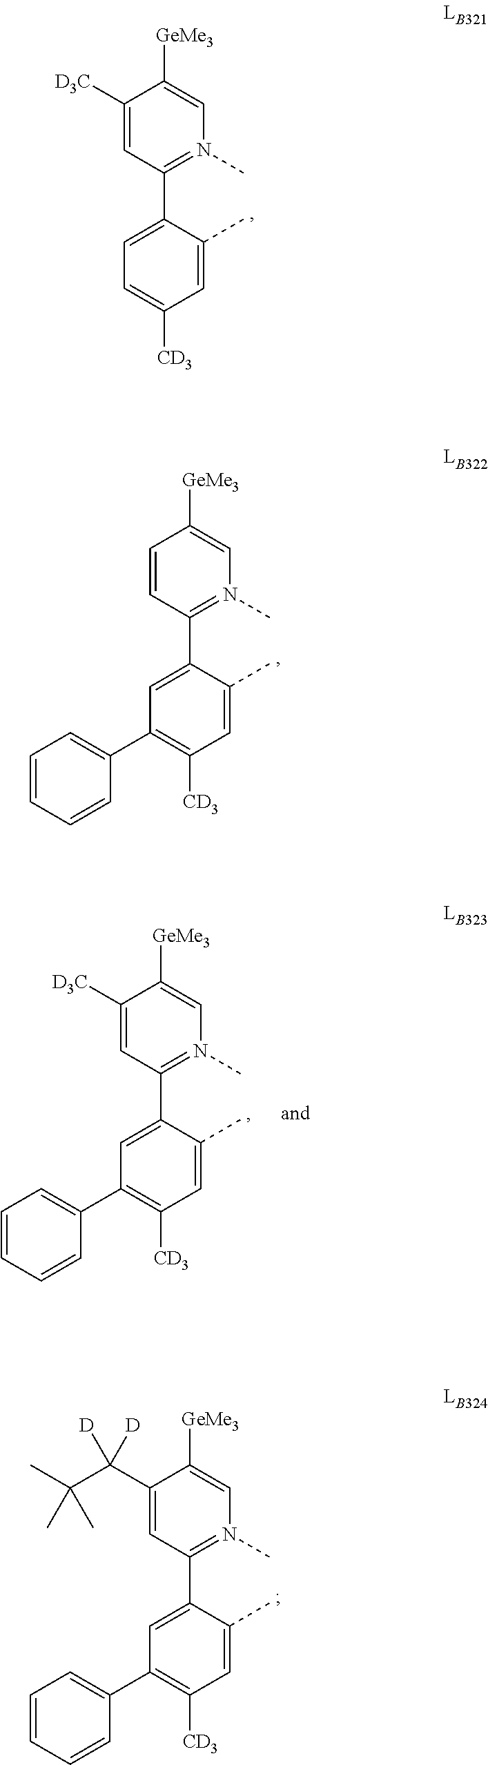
C1(C2=CC=C([CD3])C=C2C)=N(C)C=C([GeMe3])C([D3C])=C1.C1(C2=CC(C3=CC=CC=C3)=C([CD3])C=C2C)=N(C)C=C([GeMe3])C=C1.C1(C2=CC(C3=CC=CC=C3)=C([CD3])C=C2C)=N(C)C=C([GeMe3])C([D3C])=C1.C1(C2=CC(C3=CC=CC=C3)=C([CD3])C=C2C)=N(C)C=C([GeMe3])C(C([D])(C(C)(C)C)[D])=C1
